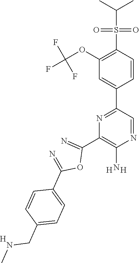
C1=CC(S(C(C)C)(=O)=O)=C(OC(F)(F)F)C=C1C1=NC(C(=N)OC(=N)C2=CC=C(CNC)C=C2)=C(N)N=C1.[H].[H].[H]
